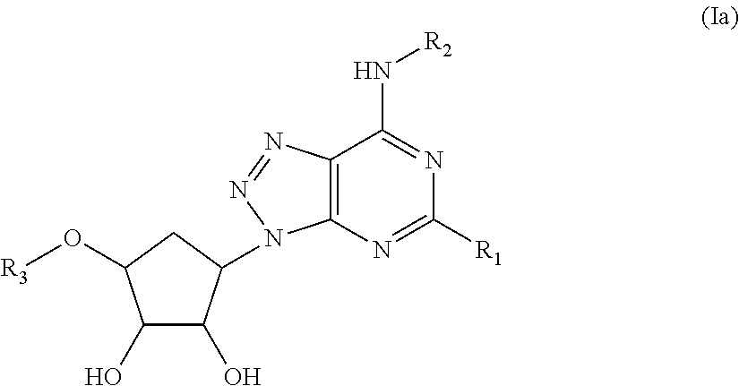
OC1C(O)C(N2C3=C(C(N[R2])=NC([R1])=N3)N=N2)CC1O[R3]
